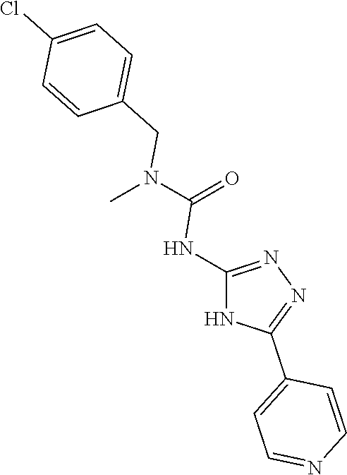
C1=C(CN(C(=O)NC2=NN=C(C3=CC=NC=C3)N2)C)C=CC(Cl)=C1
